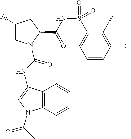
C1(F)CN(C(NC2=CN(C(C)=O)C3=C2C=CC=C3)=O)C(C(NS(C2=CC=CC(Cl)=C2F)(=O)=O)=O)C1
